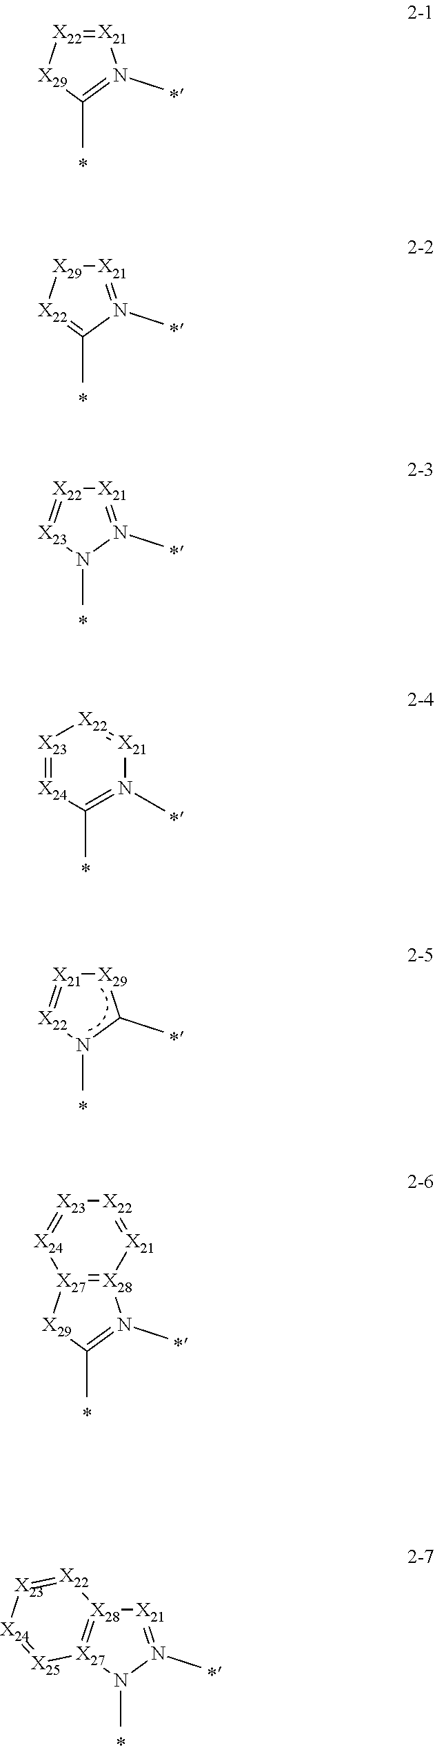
[X21]1=[X22][X29]C(C)=N1C.[X21]1=N(C)C(C)=[X22][X29]1.[X21]1=N(C)N(C)[X23]=[X22]1.[X23]1=[X24]C(C)=N(C)[X21]=[X22]1.[X28]12=[X27]([X29]C(C)=N1C)[X24]=[X23][X22]=[X21]2.[X21]1=N(C)N(C)[X27]2=[X28]1[X22]=[X23][X24]=[X25]2.[X29]1[X21]=[X22]N(C)C1C
